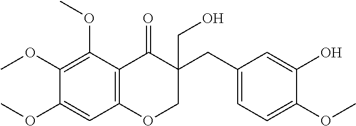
C12=C(C(OC)=C(OC)C(OC)=C1)C(=O)C(CC1=CC=C(OC)C(O)=C1)(CO)CO2
